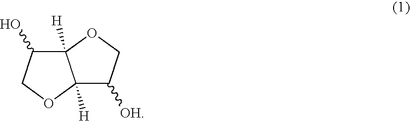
C12([H])C([OH])COC1([H])C(O)CO2
